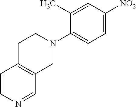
C1C2=C(CN(C3=CC=C([NO2])C=C3C)C1)C=NC=C2
